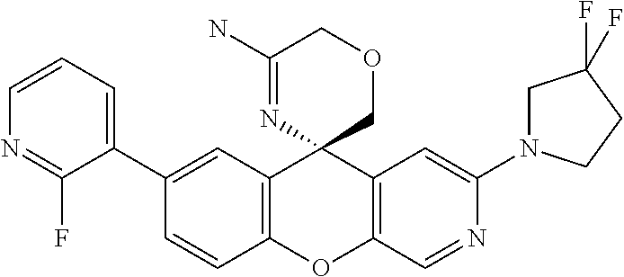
C1(C2=CC=CN=C2F)=CC2=C(C=C1)OC1=C(C23COCC(N)=N3)C=C(N2CC(F)(F)CC2)N=C1
